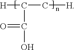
C(C(C[H])[H])(O)=O
